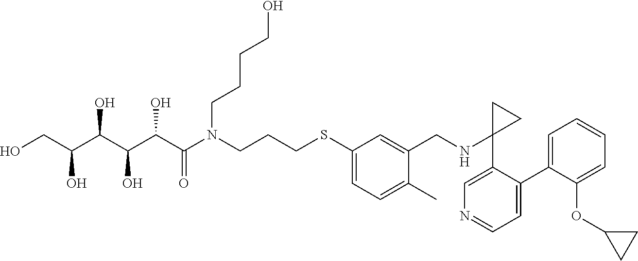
C1(SCCCN(C(C(C(C(C(CO)O)O)O)O)=O)CCCCO)=CC=C(C)C(CNC2(C3=CN=CC=C3C3=CC=CC=C3OC3CC3)CC2)=C1
